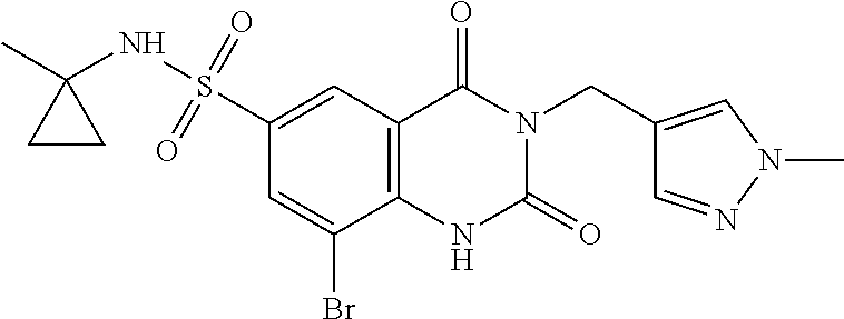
C(N1C(=O)NC2=C(C1=O)C=C(S(=O)(=O)NC1(C)CC1)C=C2Br)C1=CN(C)N=C1
